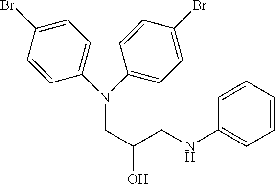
N(CC(O)CNC1=CC=CC=C1)(C1=CC=C(Br)C=C1)C1=CC=C(Br)C=C1
